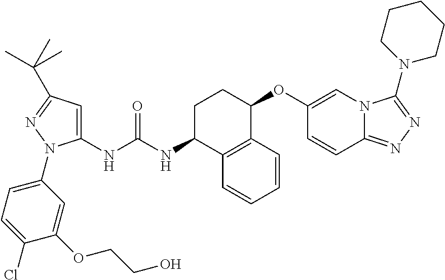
C1(NC(NC2CCC(OC3=CN4C(=NN=C4N4CCCCC4)C=C3)C3=C2C=CC=C3)=O)=CC(C(C)(C)C)=NN1C1=CC=C(Cl)C(OCCO)=C1
